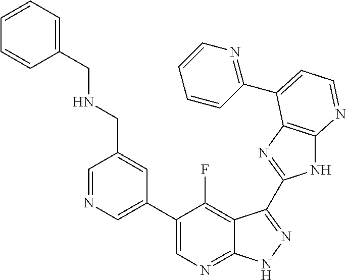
C1=NC=C(C2=CN=C3C(=C2F)C(C2=NC4=C(N2)N=CC=C4C2=NC=CC=C2)=NN3)C=C1CNCC1=CC=CC=C1
